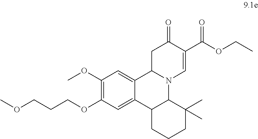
O(CCCOC1=C(OC)C=C2C(=C1)C1C(N3C2CC(=O)C(C(OCC)=O)=C3)C(C)(C)CCC1)C
